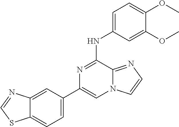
C12=CC(C3=CN4C(=NC=C4)C(NC4=CC=C(OC)C(OC)=C4)=N3)=CC=C1SC=N2
